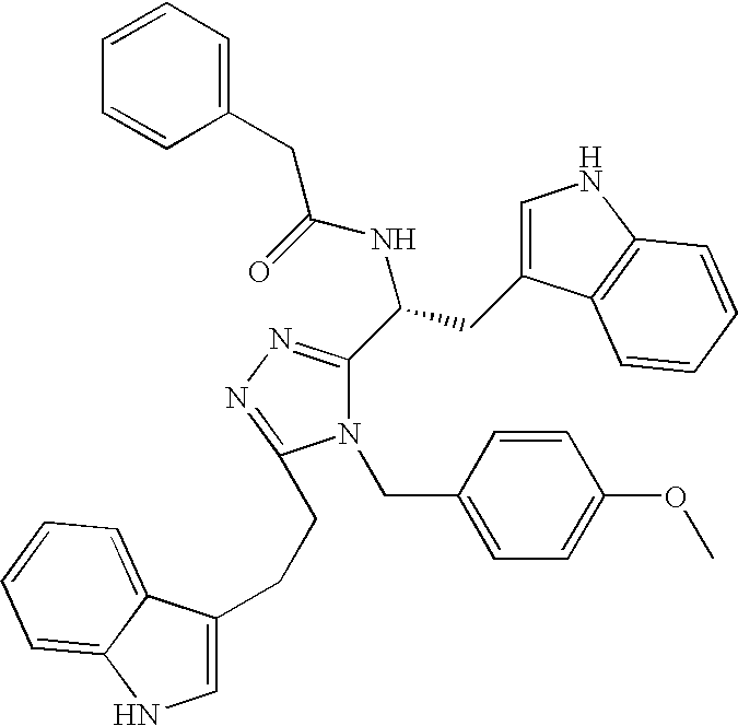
N1(CC2=CC=C(OC)C=C2)C(C(CC2=CNC3=C2C=CC=C3)NC(=O)CC2=CC=CC=C2)=NN=C1CCC1=CNC2=CC=CC=C12
